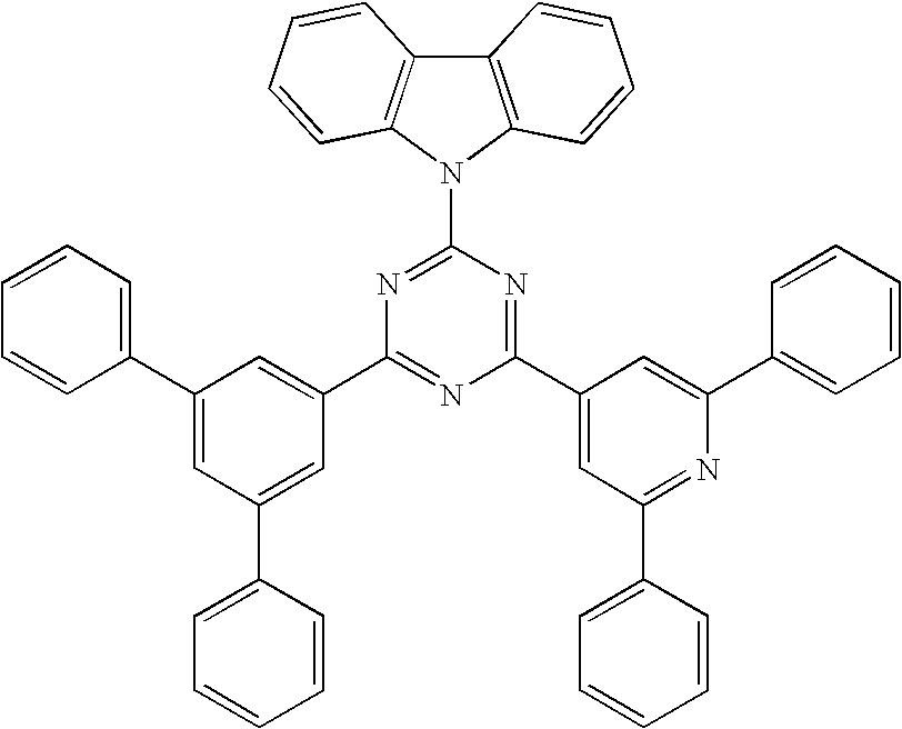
C1(C2=CC(C3=CC=CC=C3)=CC(C3=CC=CC=C3)=C2)=NC(C2=CC(C3=CC=CC=C3)=NC(C3=CC=CC=C3)=C2)=NC(N2C3=C(C4=C2C=CC=C4)C=CC=C3)=N1
